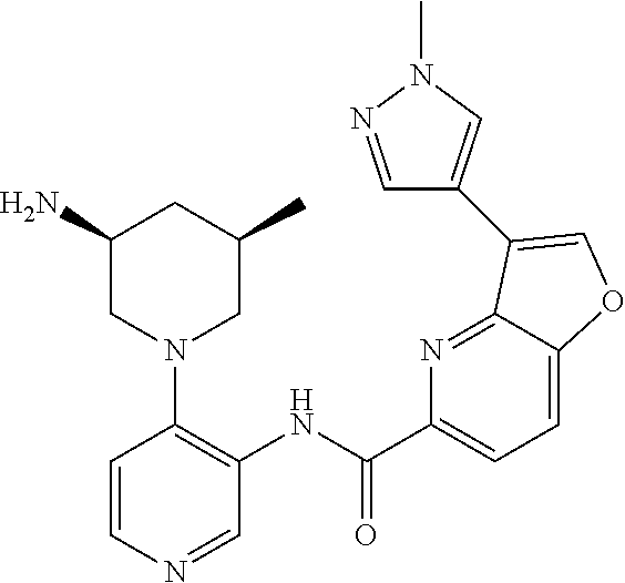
C1(N)CN(C2=C(NC(C3=CC=C4C(=N3)C(C3=CN(C)N=C3)=CO4)=O)C=NC=C2)CC(C)C1
